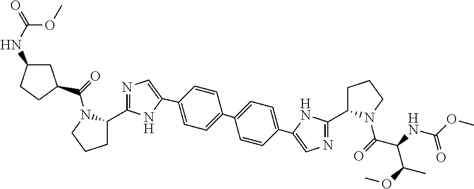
C1C(NC(=O)OC)CCC1C(=O)N1C(C2=NC=C(C3=CC=C(C4=CC=C(C5=CN=C(C6CCCN6C(=O)C(NC(OC)=O)C(OC)C)N5)C=C4)C=C3)N2)CCC1
